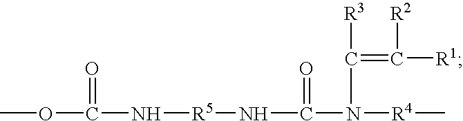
O(C(=O)N[R5]NC(=O)N[R4]C)C.CC([R3])=C([R2])[R1]
